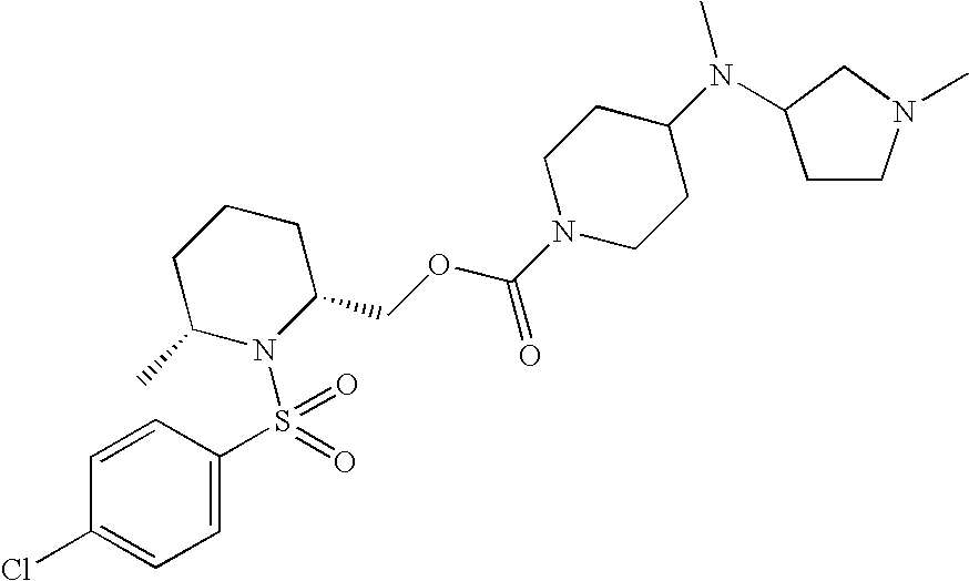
C1=C(S(N2C(COC(N3CCC(N(C)C4CCN(C)C4)CC3)=O)CCCC2C)(=O)=O)C=CC(Cl)=C1
